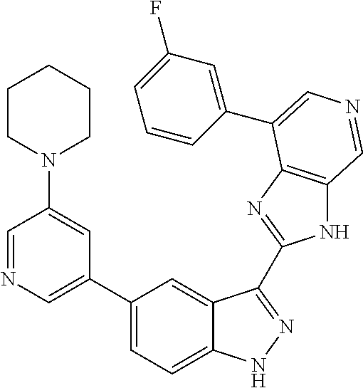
C1(C2=CN=CC(N3CCCCC3)=C2)=CC=C2C(=C1)C(C1=NC3=C(N1)C=NC=C3C1=CC(F)=CC=C1)=NN2
